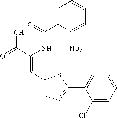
C1=C(C(=O)NC(C(=O)O)=CC2=CC=C(C3=CC=CC=C3Cl)S2)C([NO2])=CC=C1
